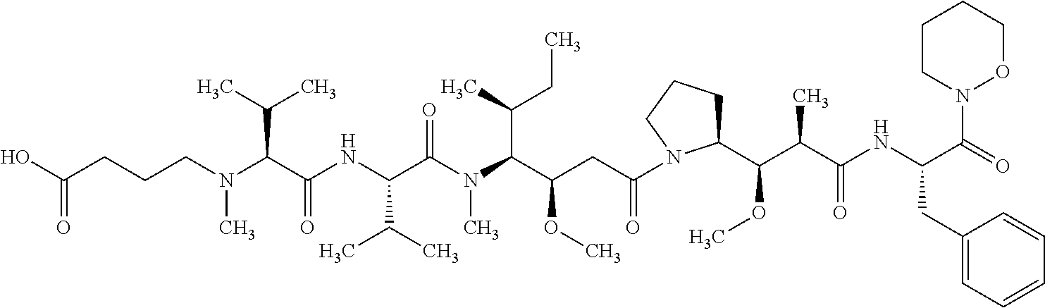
C(N(C)CCCC(O)=O)(C(NC(C(N(C)C(C(C)CC)C(CC(=O)N1C(C(C(C(NC(C(N2OCCCC2)=O)CC2=CC=CC=C2)=O)C)OC)CCC1)OC)=O)C(C)C)=O)C(C)C
